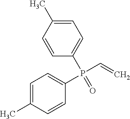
C1=C(C)C=CC(P(=O)(C=C)C2=CC=C(C)C=C2)=C1
